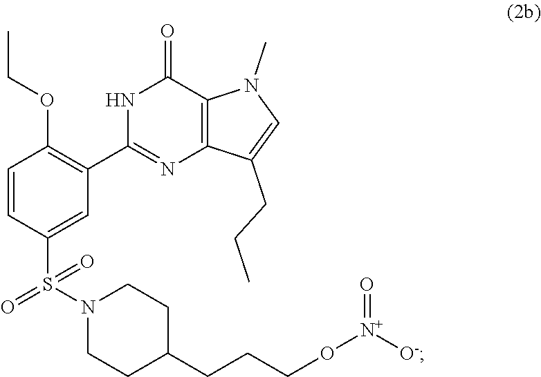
N1C(C2=C(OCC)C=CC(S(N3CCC(CCCO[N+](=O)[O-])CC3)(=O)=O)=C2)=NC2=C(C1=O)N(C)C=C2CCC
